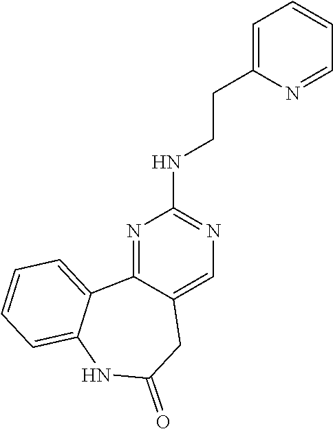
N1=C2C(=CN=C1NCCC1=CC=CC=N1)CC(=O)NC1=CC=CC=C21
